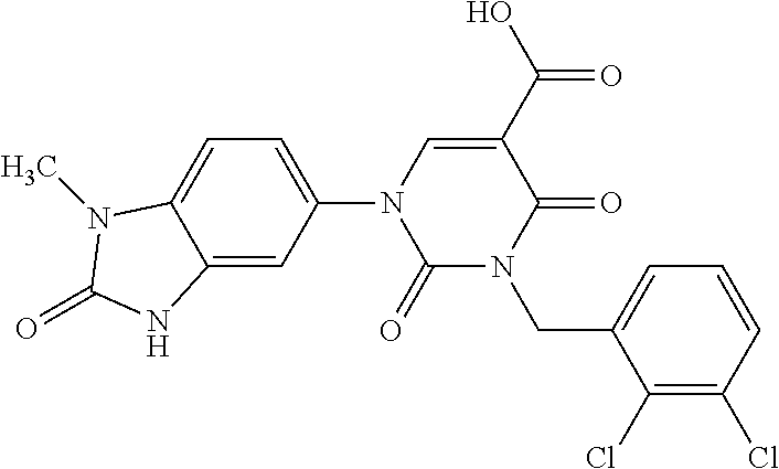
C12=CC(N3C(=O)N(CC4=CC=CC(Cl)=C4Cl)C(=O)C(C(O)=O)=C3)=CC=C1N(C)C(=O)N2
